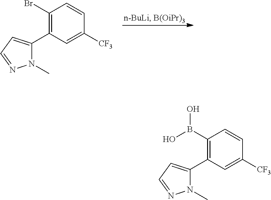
C1(Br)=C(C2=CC=NN2C)C=C([CF3])C=C1.C1(B(O)O)=C(C2=CC=NN2C)C=C([CF3])C=C1
